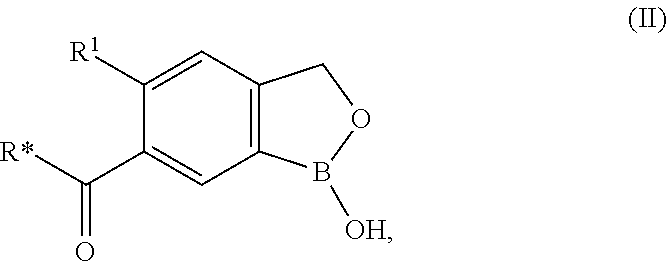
C1([R1])=CC2=C(C=C1C([R*])=O)B([OH])OC2
